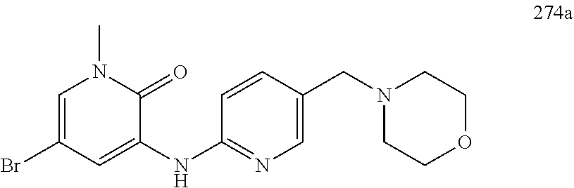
C1=C(Br)C=C(NC2=NC=C(CN3CCOCC3)C=C2)C(=O)N1C
